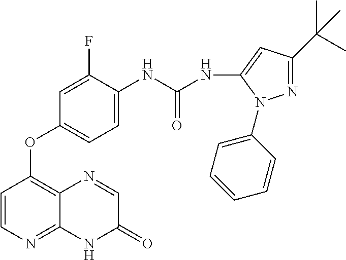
C1(F)=CC(OC2=C3C(=NC=C2)NC(=O)C=N3)=CC=C1NC(NC1=CC(C(C)(C)C)=NN1C1=CC=CC=C1)=O
